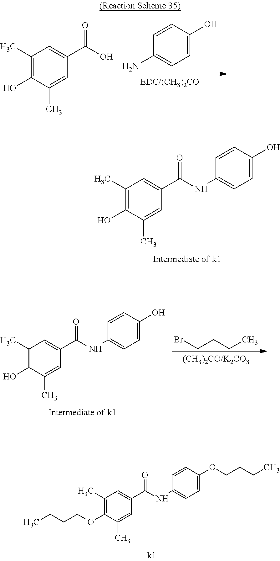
C1(C)=C(O)C(C)=CC(C(=O)NC2=CC=C(O)C=C2)=C1.C1(C)=C(OCCCC)C(C)=CC(C(=O)NC2=CC=C(OCCCC)C=C2)=C1.C1=CC(O)=CC=C1N.C1(C)=C(O)C(C)=CC(C(=O)O)=C1.C1(C)=C(O)C(C)=CC(C(=O)NC2=CC=C(O)C=C2)=C1.BrCCCC
